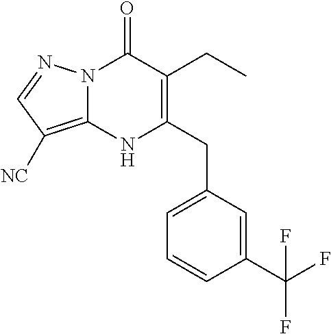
C1(CC)=C(CC2=CC=CC(C(F)(F)F)=C2)NC2=C([NC])C=NN2C1=O
